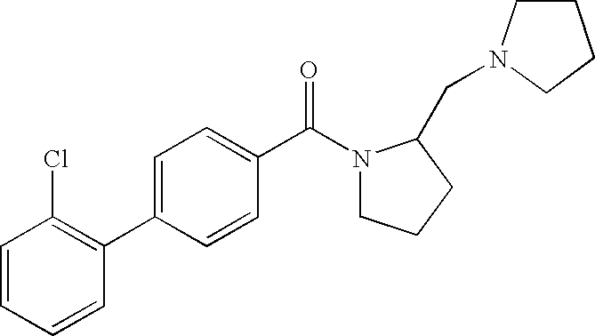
C1=CC(Cl)=C(C2=CC=C(C(N3CCCC3CN3CCCC3)=O)C=C2)C=C1
